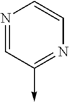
N1=CC(->C)=NC=C1
